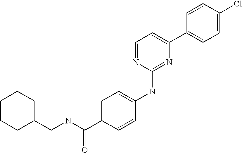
C1=CC(C2=CC=NC(NC3=CC=C(C(NCC4CCCCC4)=O)C=C3)=N2)=CC=C1Cl
